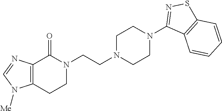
N1(CCN2CCN(C3=NSC4=C3C=CC=C4)CC2)C(=O)C2=C(CC1)N([Me])C=N2
